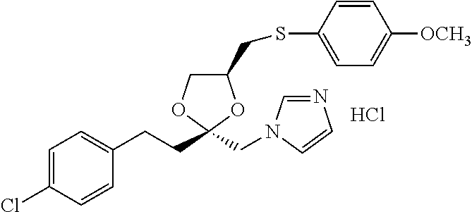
C1=C(Cl)C=CC(CCC2(CN3C=NC=C3)OC(CSC3=CC=C([OCH3])C=C3)CO2)=C1.Cl
